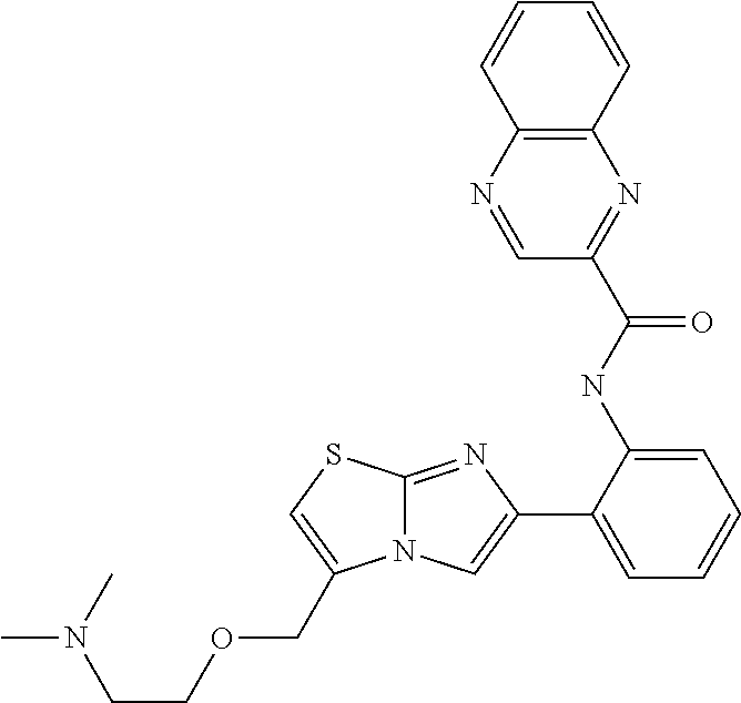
C1(NC(=O)C2=NC3=C(N=C2)C=CC=C3)=CC=CC=C1C1=CN2C(=N1)SC=C2COCCN(C)C
